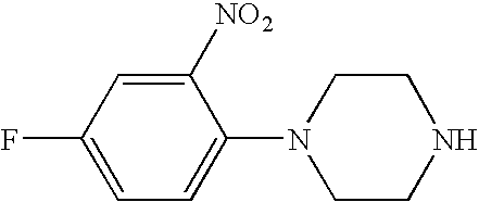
C1=C(F)C=C([NO2])C(N2CCNCC2)=C1
